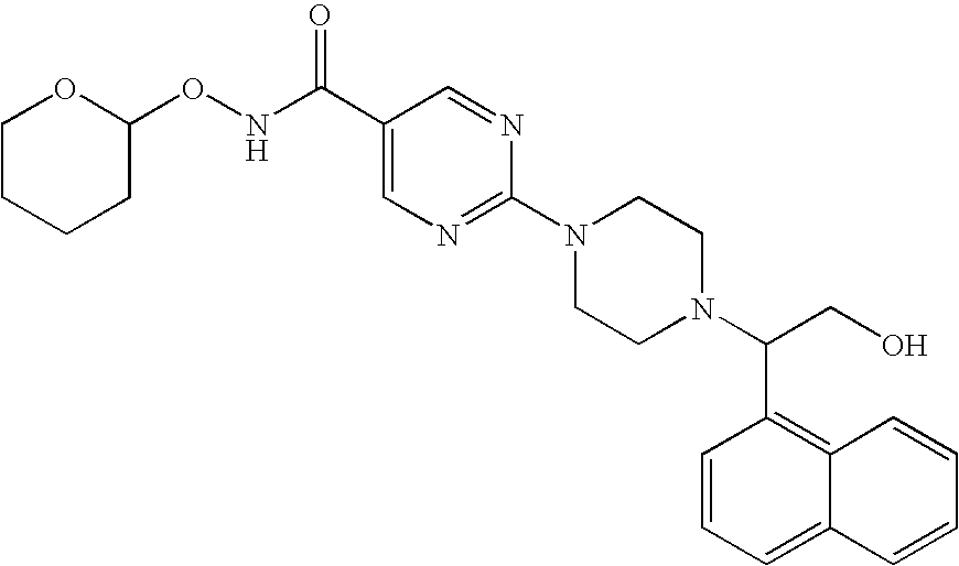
C1CCCC(ONC(C2=CN=C(N3CCN(C(CO)C4=C5C(=CC=C4)C=CC=C5)CC3)N=C2)=O)O1
